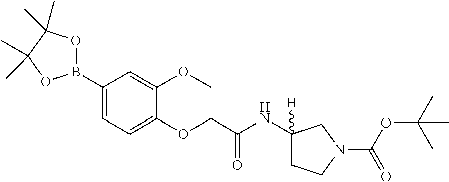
B1(C2=CC=C(OCC(NC3([H])CCN(C(OC(C)(C)C)=O)C3)=O)C(OC)=C2)OC(C)(C)C(C)(C)O1
